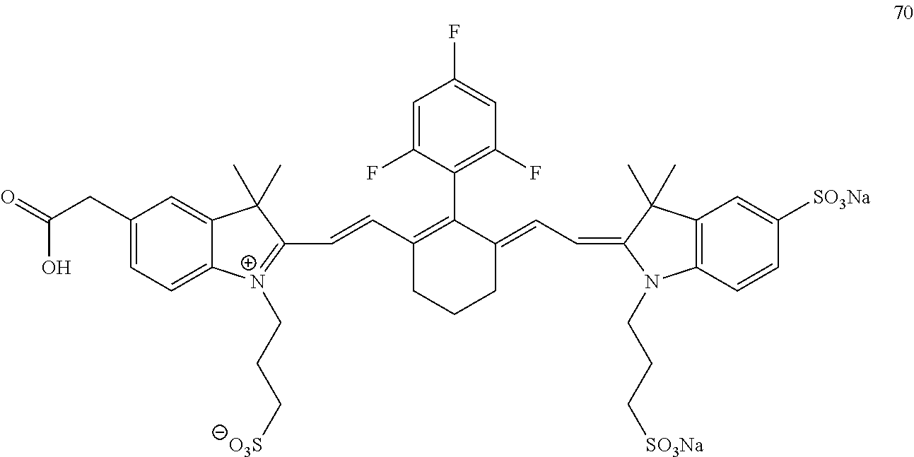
C1(CC(=O)O)=CC=C2C(=C1)C(C)(C)C(C=CC1=C(C3=C(F)C=C(F)C=C3F)C(=CC=C3N(CCC[SO3Na])C4=C(C3(C)C)C=C([SO3Na])C=C4)CCC1)=[N+]2CCC[O3S]
